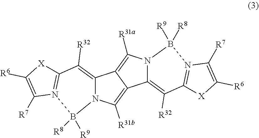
C12=C([R32])C3=N(C([R7])=C([R6])[X]3)B([R9])([R8])N1C([R31a])=C1C2=C([R31b])N2C1=C([R32])C1=N(C([R7])=C([R6])[X]1)B2([R9])[R8]
